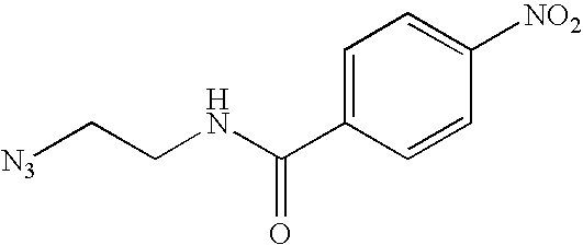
[N3]CCNC(C1=CC=C([NO2])C=C1)=O
